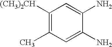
C1([(CH3)2CH])=C(C)C=C(N)C(N)=C1
